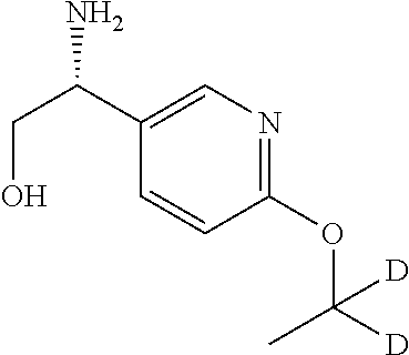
C1(OC([D])([D])C)=NC=C(C(CO)N)C=C1
